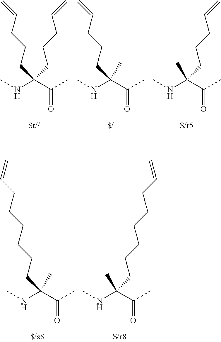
CNC(C(C)=O)(C)CCCC=C.CNC(C(C)=O)(CCCC=C)C.CNC(C(C)=O)(CCCC=C)CCCC=C.CNC(C(C)=O)(C)CCCCCCC=C.CNC(C(C)=O)(CCCCCCC=C)C
